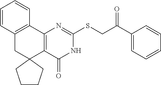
C12=C(C3=C(CC14CCCC4)C=CC=C3)N=C(SCC(C1=CC=CC=C1)=O)NC2=O
